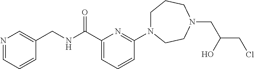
N1=CC=CC(CNC(C2=CC=CC(N3CCCN(CC(O)CCl)CC3)=N2)=O)=C1
